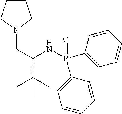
C1CCN(CC(C(C)(C)C)NP(C2=CC=CC=C2)(=O)C2=CC=CC=C2)C1
